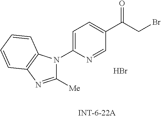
C1([Me])=NC2=C(N1C1=CC=C(C(CBr)=O)C=N1)C=CC=C2.Br
